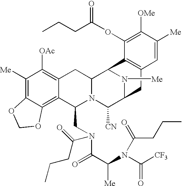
C1([Me])=C2C(=C3C(=C1[OAc])CC1N(C3CN(C(C(N(C([CF3])=O)C(=O)CCC)[Me])=O)C(=O)CCC)C([CN])C3N([Me])C1C1=C(C3)C=C([Me])C([OMe])=C1OC(=O)CCC)OCO2
